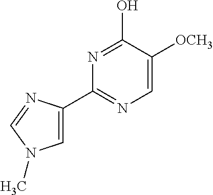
N1=C(C2=CN(C)C=N2)N=C(O)C([OCH3])=C1
